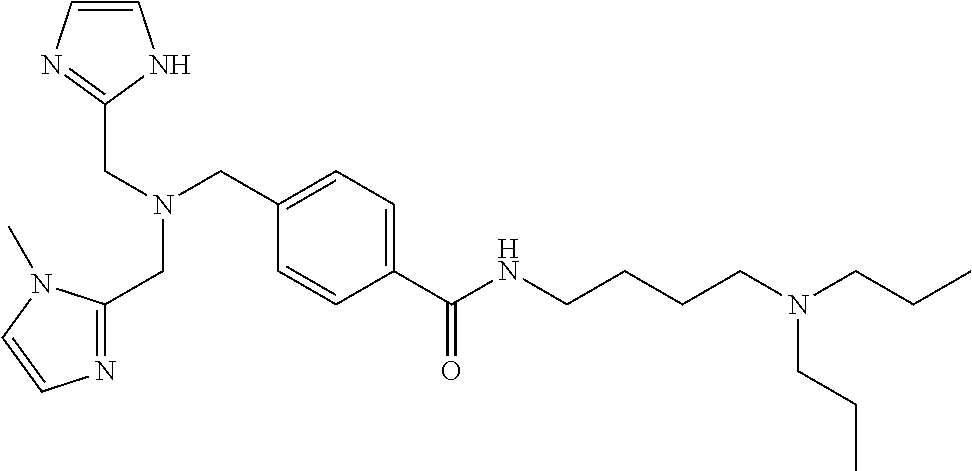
C1=C(C(NCCCCN(CCC)CCC)=O)C=CC(CN(CC2=NC=CN2)CC2=NC=CN2C)=C1
